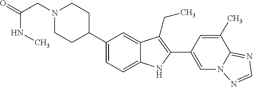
C1(C2CCN(CC(=O)NC)CC2)=CC=C2C(=C1)C(CC)=C(C1=CN3C(=NC=N3)C(C)=C1)N2
